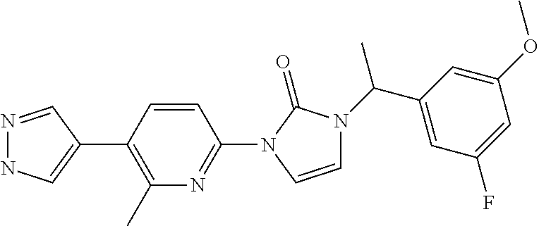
N1=CC(C2=C(C)N=C(N3C(=O)N(C(C4=CC(F)=CC(OC)=C4)C)C=C3)C=C2)=CN1
